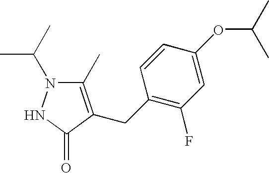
C1(C)=C(CC2=C(F)C=C(OC(C)C)C=C2)C(=O)NN1C(C)C
